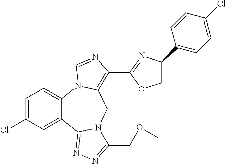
C1=C(Cl)C=C2C(=C1)N1C(=C(C3=NC(C4=CC=C(Cl)C=C4)CO3)N=C1)CN1C2=NN=C1COC
